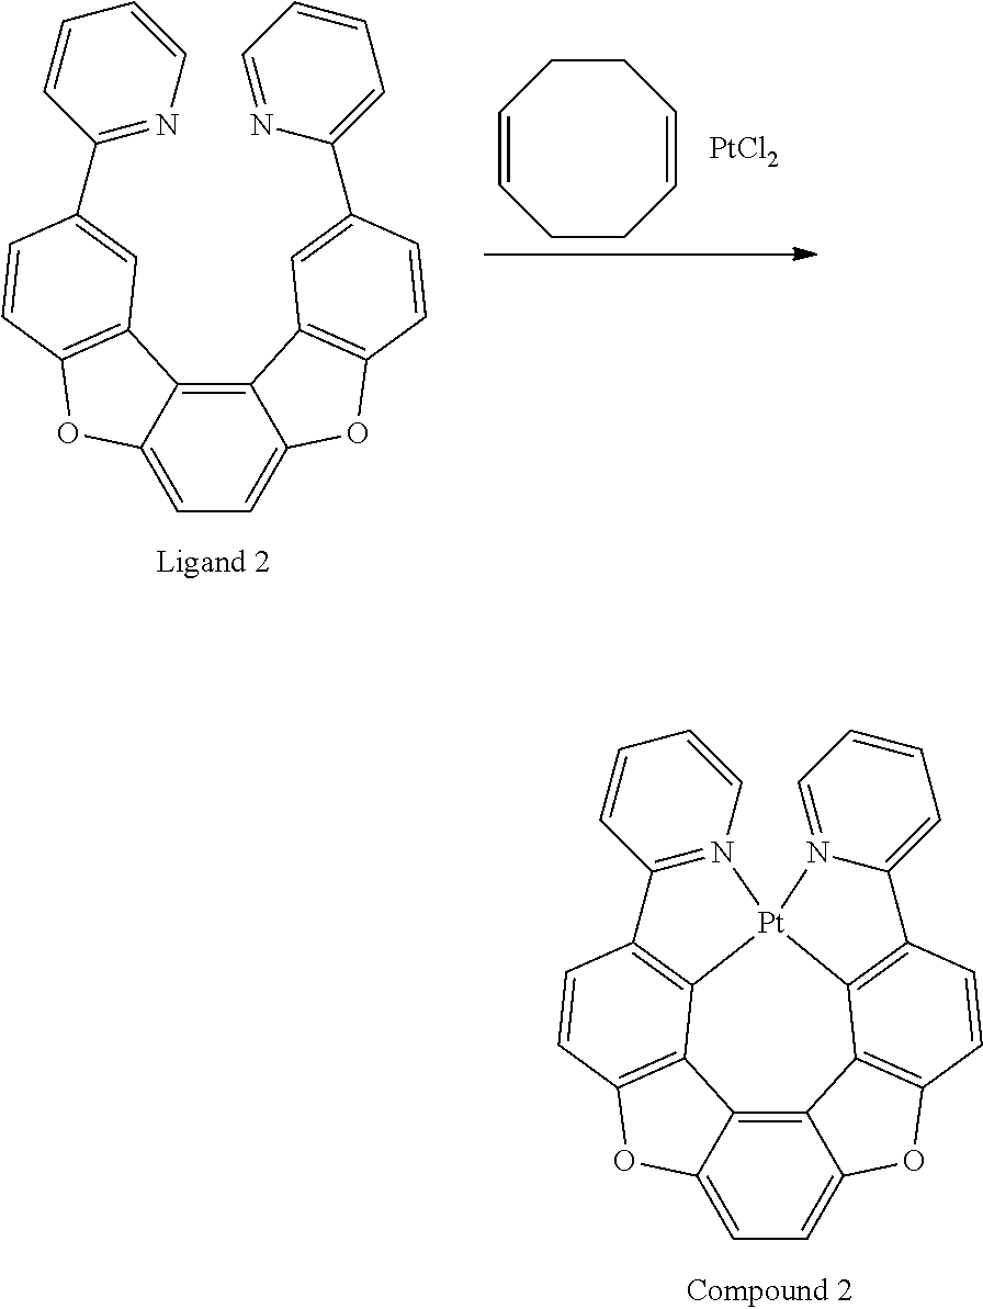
[PtCl2].C1CC=CCCC=C1.C12=C3C(=CC=C1OC1=C2C=C(C2=CC=CC=N2)C=C1)OC1=C3C=C(C2=NC=CC=C2)C=C1.C12=C3C4=CC=C1OC1=C2C2=C(C=C1)C1=CC=CC=N1[Pt]21C2=C(C=CC(=C32)O4)C2=N1C=CC=C2
